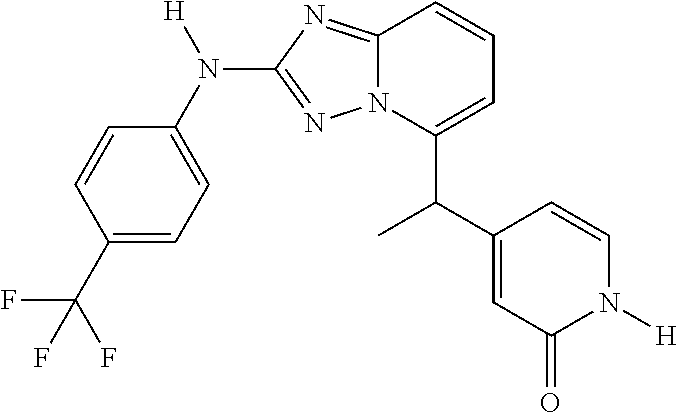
C1(C(F)(F)F)=CC=C(N([H])C2=NN3C(=N2)C=CC=C3C(C2=CC(=O)N([H])C=C2)C)C=C1
